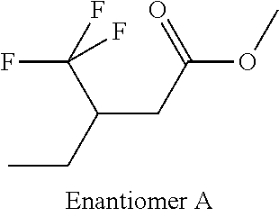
FC(C(CC)CC(=O)OC)(F)F
